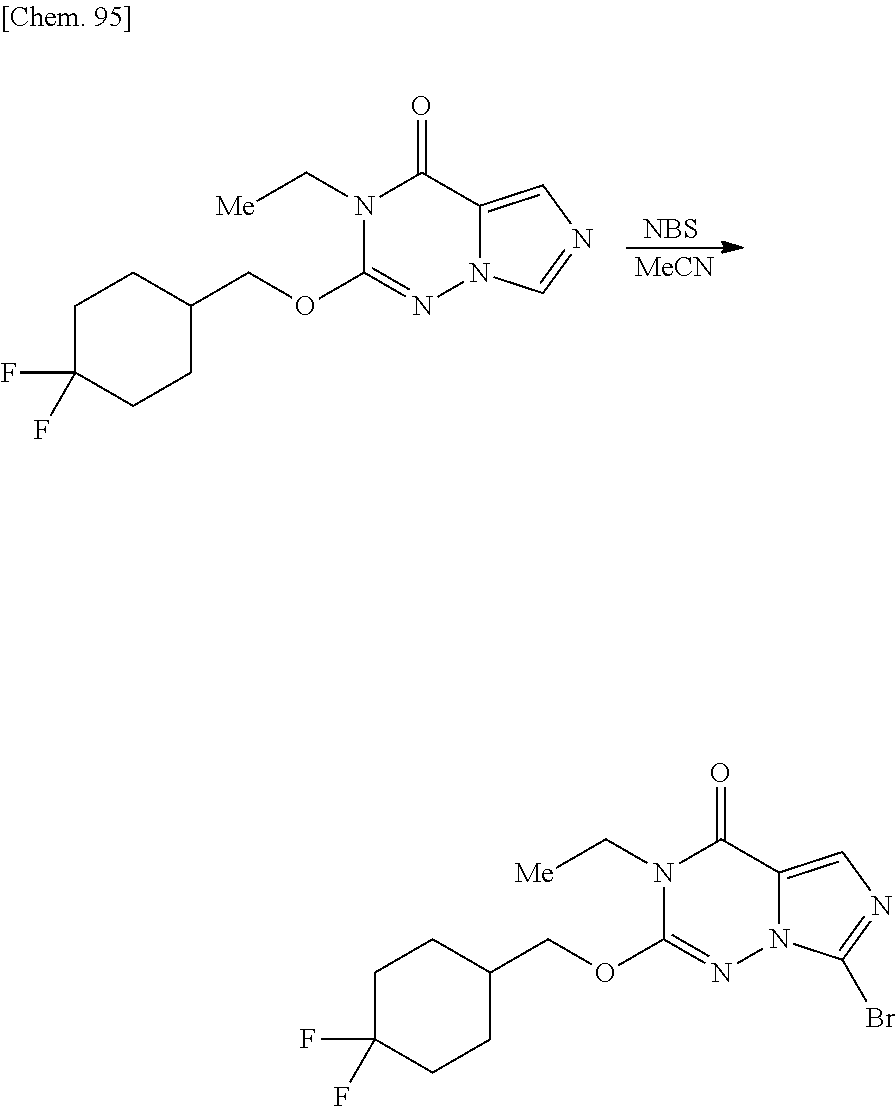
N1(C[Me])C(OCC2CCC(F)(F)CC2)=NN2C(=CN=C2)C1=O.[NBS].[MeCN].N1(C[Me])C(OCC2CCC(F)(F)CC2)=NN2C(=CN=C2Br)C1=O
